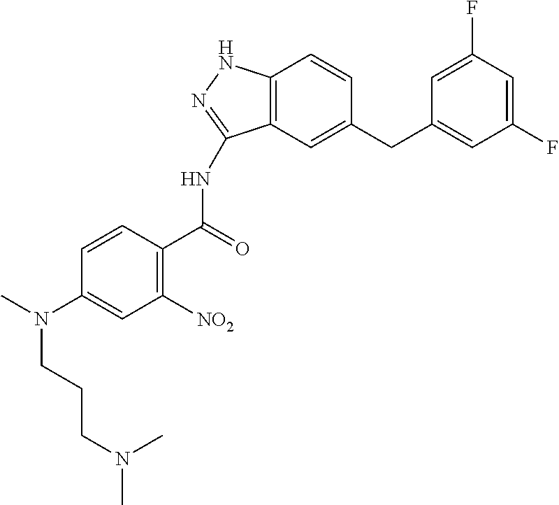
C1=CC(C(=O)NC2=NNC3=C2C=C(CC2=CC(F)=CC(F)=C2)C=C3)=C([NO2])C=C1N(C)CCCN(C)C
